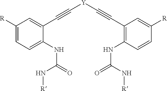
C1([R])=CC=C(NC(N[R])=O)C(C#C[Y]C#CC2=C(NC(N[R])=O)C=CC([R])=C2)=C1
